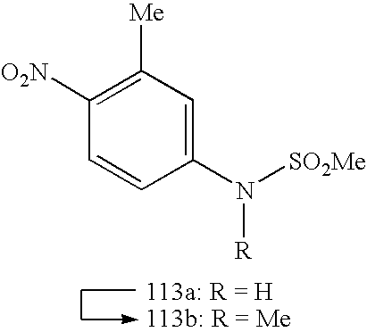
C1(N([R])[SO2Me])=CC([Me])=C([O2N])C=C1
